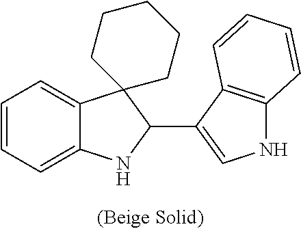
C12=CC=CC=C1NC(C1=CNC3=C1C=CC=C3)C21CCCCC1
